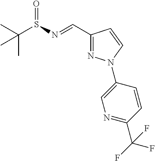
C1(C=NS(C(C)(C)C)=O)=NN(C2=CN=C(C(F)(F)F)C=C2)C=C1
